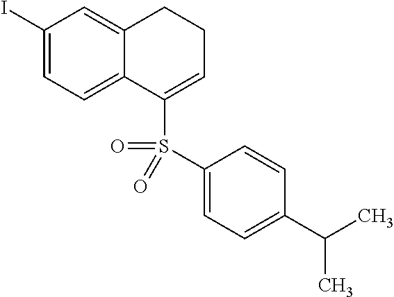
C1(I)=CC=C2C(=C1)CCC=C2S(=O)(C1=CC=C(C(C)C)C=C1)=O
